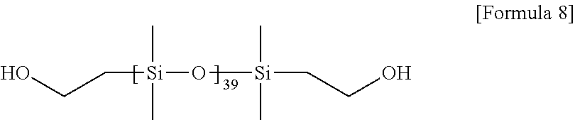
OCC[Si](C)(C)O[Si](C)(C)CCO
